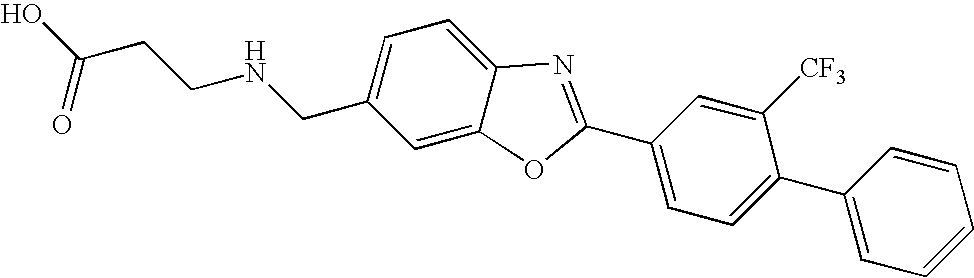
OC(CCNCC1=CC=C2C(=C1)OC(C1=CC=C(C3=CC=CC=C3)C([CF3])=C1)=N2)=O
